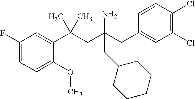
C1(F)=CC=C(OC)C(C(CC(CC2=CC(Cl)=C(Cl)C=C2)(N)CC2CCCCC2)(C)C)=C1
